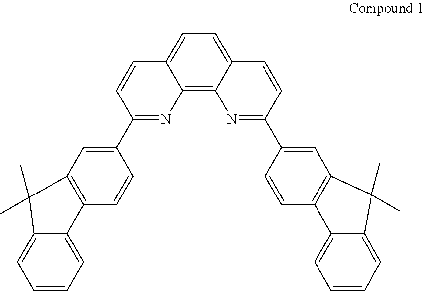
C1=C2C(=C3C(=C1)C=CC(C1=CC4=C(C=C1)C1=CC=CC=C1C4(C)C)=N3)N=C(C1=CC3=C(C=C1)C1=CC=CC=C1C3(C)C)C=C2
